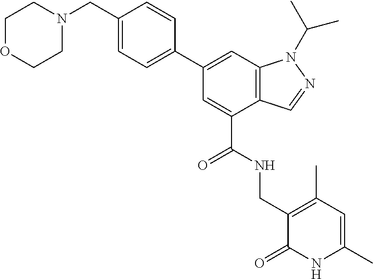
C12=C(C=C(C3=CC=C(CN4CCOCC4)C=C3)C=C1C(NCC1=C(C)C=C(C)NC1=O)=O)N(C(C)C)N=C2
